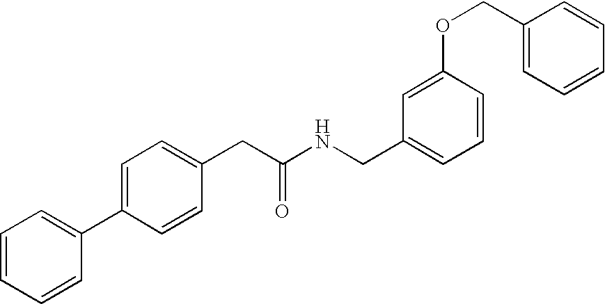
C(C(NCC1=CC=CC(OCC2=CC=CC=C2)=C1)=O)C1=CC=C(C2=CC=CC=C2)C=C1
